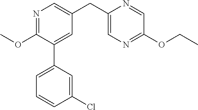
C1(OC)=NC=C(CC2=CN=C(OCC)C=N2)C=C1C1=CC=CC(Cl)=C1
